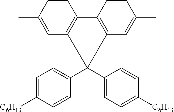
C1=CC(C)=CC2=C1C1=C(C=C(C)C=C1)C2(C1=CC=C([C6H13])C=C1)C1=CC=C([C6H13])C=C1
